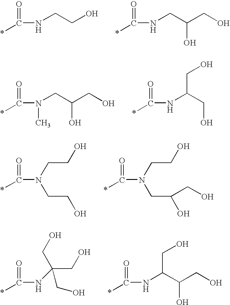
C(NCCO)(=O)*.C(NCC(CO)O)(=O)*.C(N(CC(CO)O)C)(=O)*.C(NC(CO)CO)(=O)*.C(N(CCO)CCO)(=O)*.C(N(CCO)CC(O)CO)(=O)*.C(NC(CO)(CO)CO)(=O)*.C(NC(C(CO)O)CO)(=O)*
